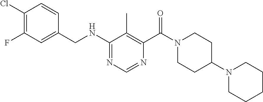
N(C1=NC=NC(C(N2CCC(N3CCCCC3)CC2)=O)=C1C)CC1=CC(F)=C(Cl)C=C1
